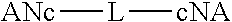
[ANc][L][cNA]
